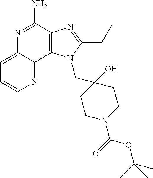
C12=C(C(N)=NC3=CC=CN=C13)N=C(CC)N2CC1(O)CCN(C(=O)OC(C)(C)C)CC1
